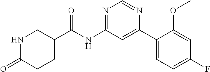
C1C(C(NC2=NC=NC(C3=CC=C(F)C=C3OC)=C2)=O)CNC(=O)C1
